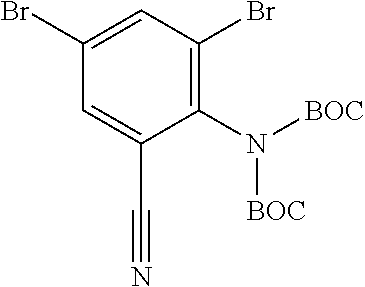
C1(N([BOC])[BOC])=C(Br)C=C(Br)C=C1C#N
